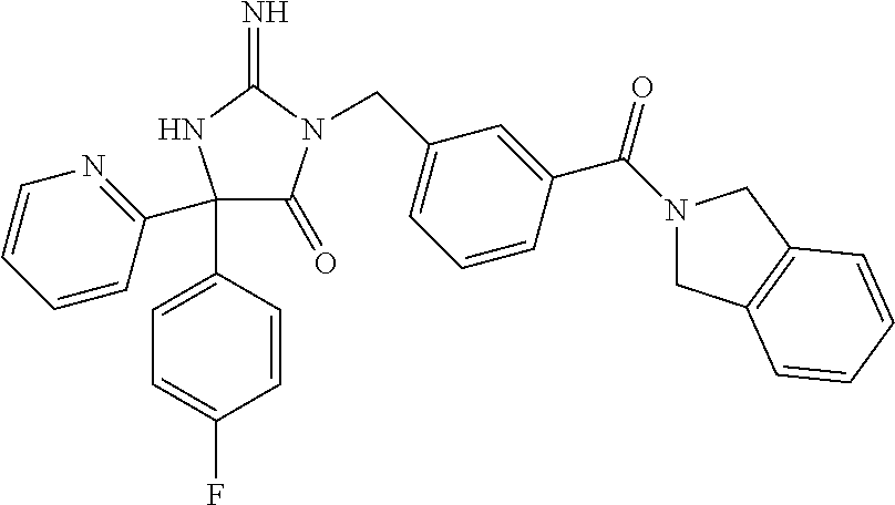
C1(C2=CC=C(F)C=C2)(C2=NC=CC=C2)C(=O)N(CC2=CC=CC(C(N3CC4=C(C3)C=CC=C4)=O)=C2)C(=N)N1
